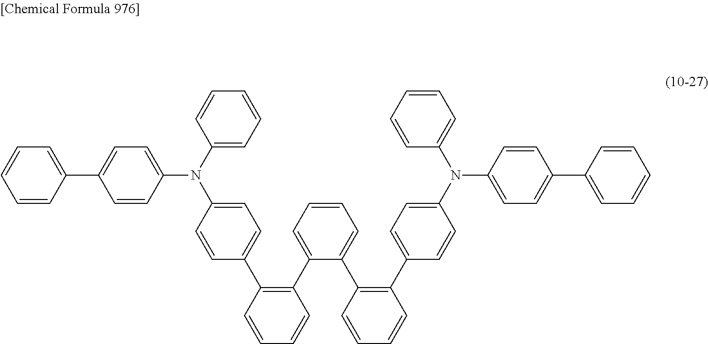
C1=CC(N(C2=CC=CC=C2)C2=CC=C(C3=C(C4=CC=CC=C4C4=C(C5=CC=C(N(C6=CC=CC=C6)C6=CC=C(C7=CC=CC=C7)C=C6)C=C5)C=CC=C4)C=CC=C3)C=C2)=CC=C1C1=CC=CC=C1
